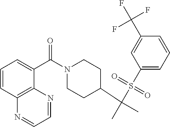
C1=CC2=C(C(C(N3CCC(C(S(C4=CC=CC(C(F)(F)F)=C4)(=O)=O)(C)C)CC3)=O)=C1)N=CC=N2
